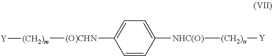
C1=CC([NHC(O)][(CH2)n][Y])=CC=C1[(O)CHN][(CH2)m][Y]
